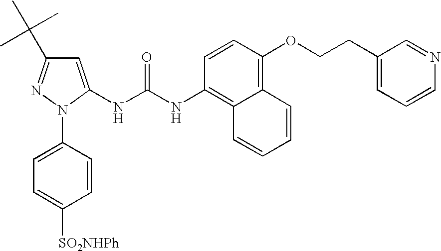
C1=C(NC(NC2=C3C(=C(OCCC4=CC=CN=C4)C=C2)C=CC=C3)=O)N(C2=CC=C([SO2NHPh])C=C2)N=C1C(C)(C)C
